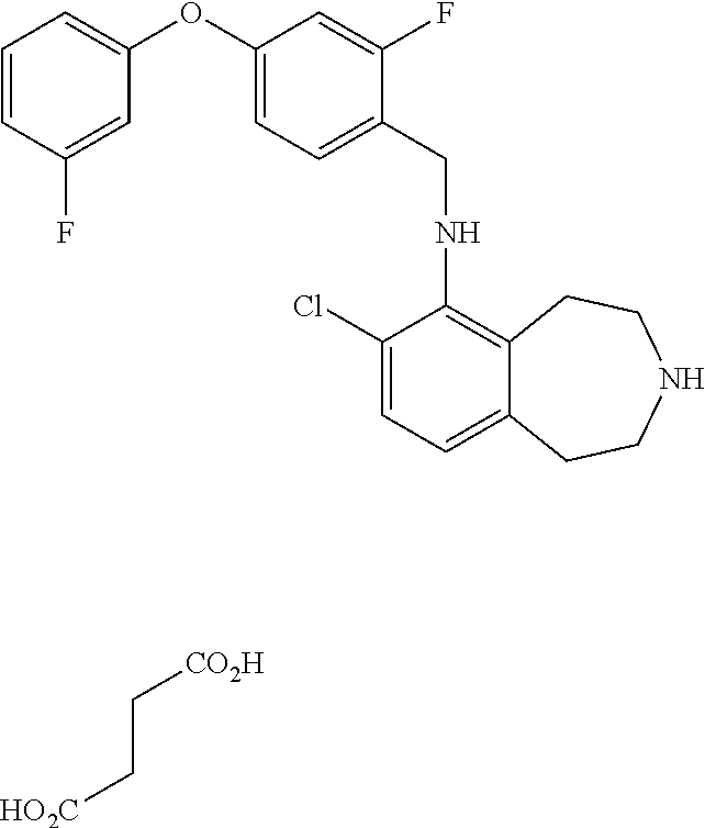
C1=CC(F)=CC(OC2=CC=C(CNC3=C4C(=CC=C3Cl)CCNCC4)C(F)=C2)=C1.C(C[HO2C])[CO2H]
